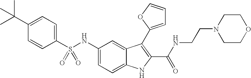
C1(C(C)(C)C)=CC=C(S(NC2=CC=C3C(=C2)C(C2=CC=CO2)=C(C(NCCN2CCOCC2)=O)N3)(=O)=O)C=C1
